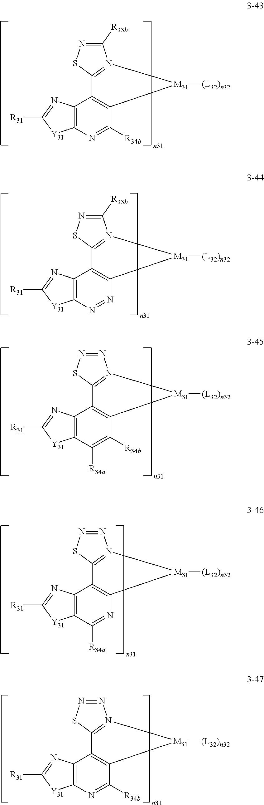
C1([R33b])=NSC2=N1[M31]([(L32)n32])C1=C2C2=C(N=C1[R34b])[Y31]C([R31])=N2.C1([R33b])=NSC2=N1[M31]([(L32)n32])C1=C2C2=C(N=N1)[Y31]C([R31])=N2.N1=NSC2=N1[M31]([(L32)n32])C1=C2C2=C(C([R34a])=C1[R34b])[Y31]C([R31])=N2.N1=NSC2=N1[M31]([(L32)n32])C1=C2C2=C(C([R34a])=N1)[Y31]C([R31])=N2.N1=NSC2=N1[M31]([(L32)n32])C1=C2C2=C(N=C1[R34b])[Y31]C([R31])=N2
